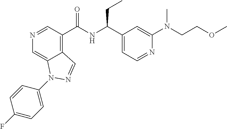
N1=CC(C(NC(C2=CC=NC(N(C)CCOC)=C2)CC)=O)=C2C(=C1)N(C1=CC=C(F)C=C1)N=C2
